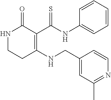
N1CCC(NCC2=CC(C)=NC=C2)=C(C(NC2=CC=CC=C2)=S)C1=O
